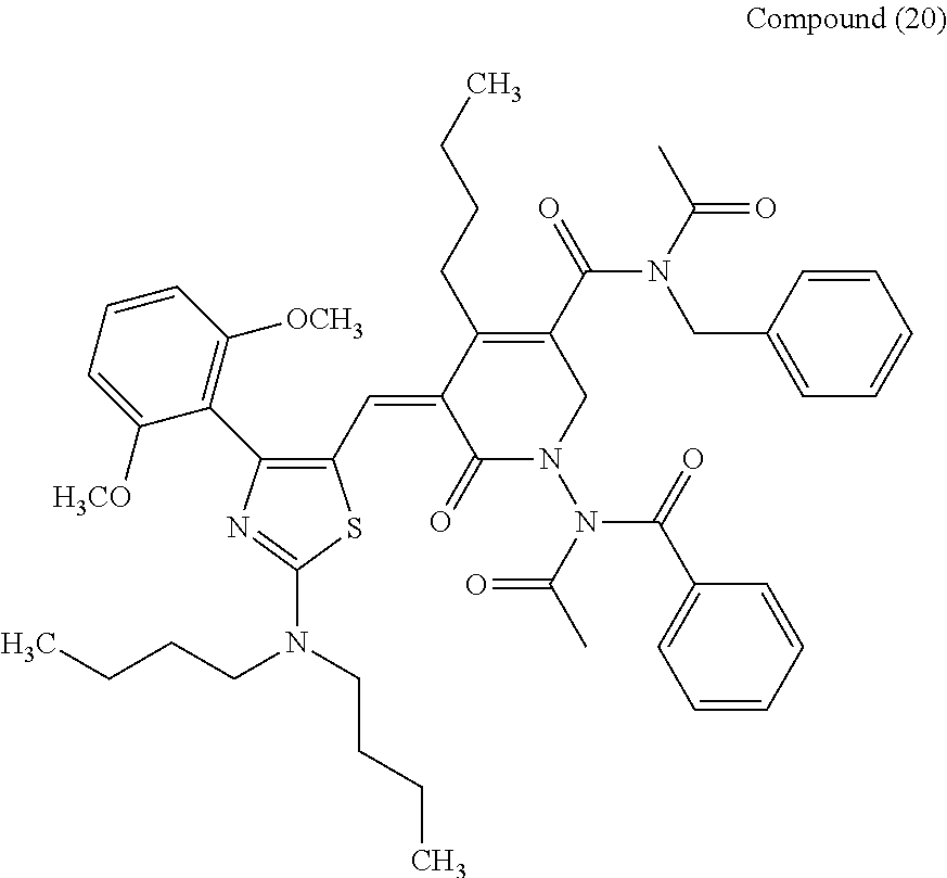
C1(C=C2C(CCCC)=C(C(=O)N(CC3=CC=CC=C3)C(C)=O)CN(N(C(=O)C)C(=O)C3=CC=CC=C3)C2=O)=C(C2=C([OCH3])C=CC=C2[H3CO])N=C(N(CCCC)CCCC)S1
